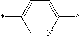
C1=NC(*)=CC=C1*
